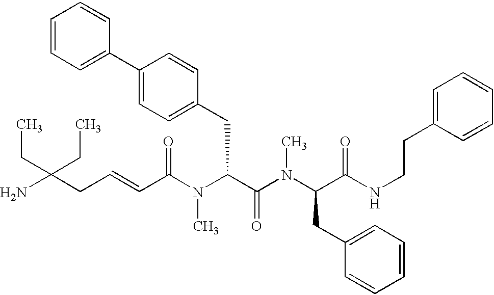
NC(CC=CC(N(C(C(=O)N(C)C(CC1=CC=CC=C1)C(=O)NCCC1=CC=CC=C1)CC1=CC=C(C2=CC=CC=C2)C=C1)C)=O)(CC)CC
